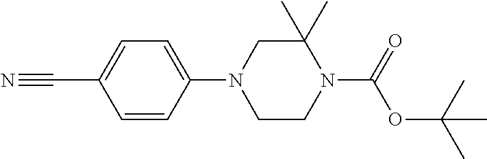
N#CC1=CC=C(N2CCN(C(=O)OC(C)(C)C)C(C)(C)C2)C=C1
